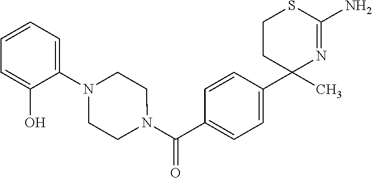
C1=CC(C2(C)N=C(N)SCC2)=CC=C1C(N1CCN(C2=CC=CC=C2O)CC1)=O
